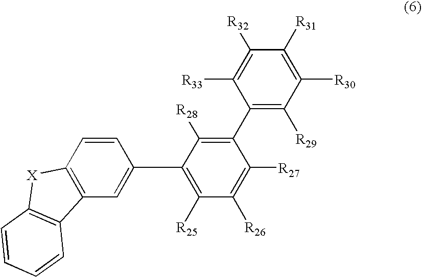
C1(C2=C([R29])C([R30])=C([R31])C([R32])=C2[R33])=C([R28])C(C2=CC3=C(C=C2)[X]C2=C3C=CC=C2)=C([R25])C([R26])=C1[R27]
